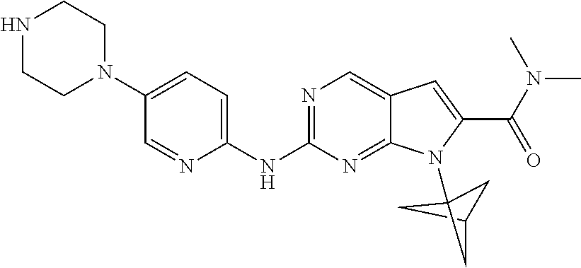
C1C2CC1(N1C3=NC(NC4=CC=C(N5CCNCC5)C=N4)=NC=C3C=C1C(N(C)C)=O)C2
